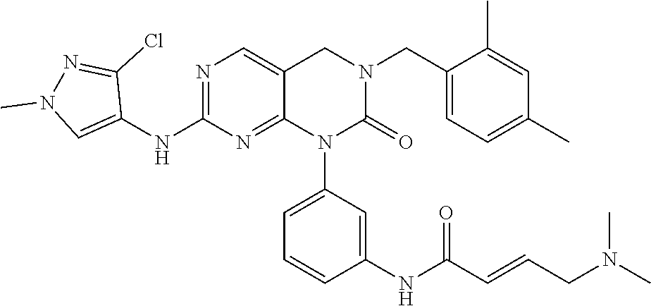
C1=C(C)C(CN2CC3=CN=C(NC4=CN(C)N=C4Cl)N=C3N(C3=CC=CC(NC(C=CCN(C)C)=O)=C3)C2=O)=CC=C1C
